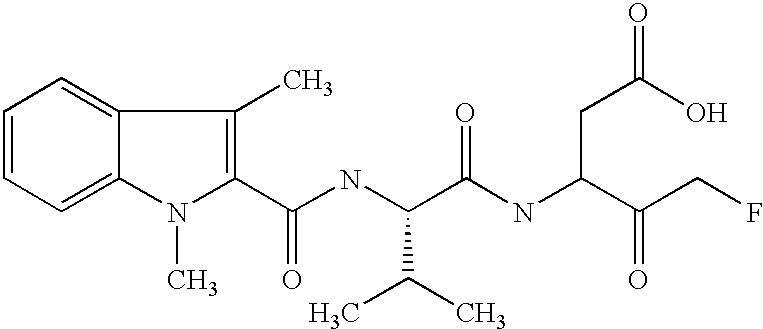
C1=CC=C2C(=C1)C(C)=C(C(NC(C(NC(C(CF)=O)CC(=O)O)=O)C(C)C)=O)N2C
